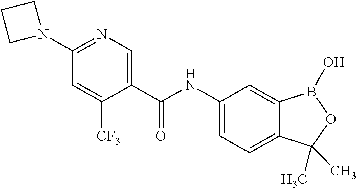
C1(NC(C2=CN=C(N3CCC3)C=C2[CF3])=O)=CC=C2C(=C1)B(O)OC2(C)C
